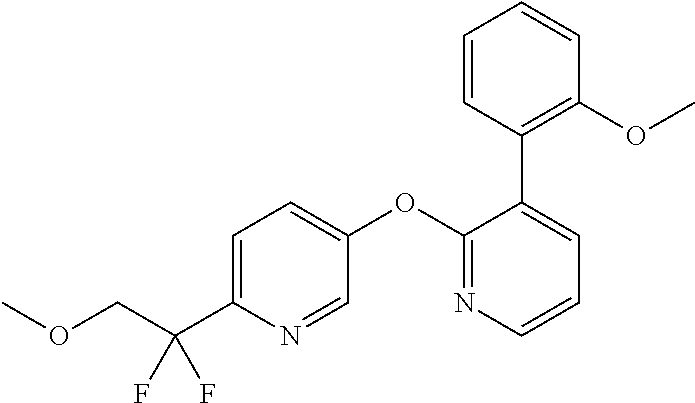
C1=C(C(COC)(F)F)N=CC(OC2=NC=CC=C2C2=C(OC)C=CC=C2)=C1
